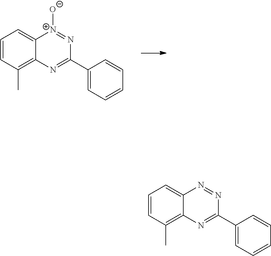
C1=CC(C)=C2C(=C1)[N+]([O-])=NC(C1=CC=CC=C1)=N2.C1=CC(C)=C2C(=C1)N=NC(C1=CC=CC=C1)=N2
